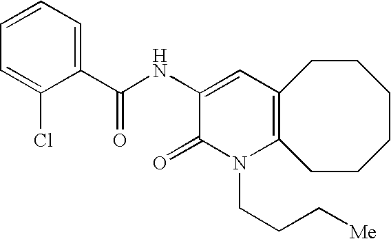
C1(C(NC2=CC3=C(N(CCC[Me])C2=O)CCCCCC3)=O)=CC=CC=C1Cl
